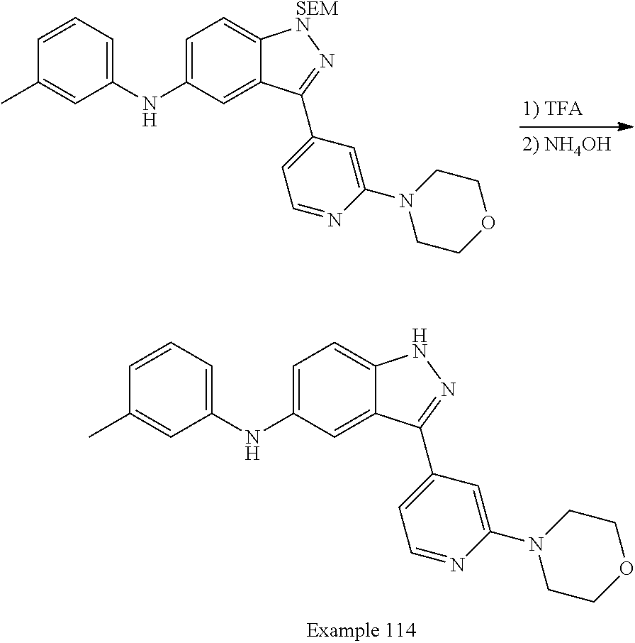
C1=C(NC2=CC=CC(C)=C2)C=C2C(=C1)[SEMN]N=C2C1=CC=NC(N2CCOCC2)=C1.C1=C(NC2=CC=CC(C)=C2)C=C2C(=C1)NN=C2C1=CC=NC(N2CCOCC2)=C1
